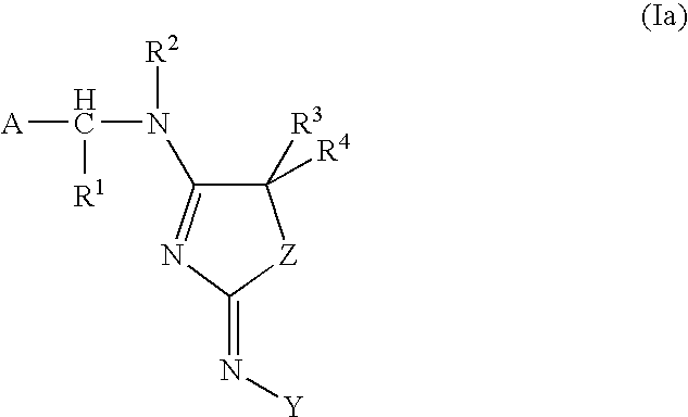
C1([R3])([R4])C(N([R2])C([A])[R1])=NC(=N[Y])[Z]1
